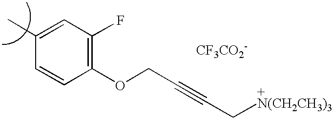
C(#CCOC1=C(F)C=C(C)C=C1)C[+N(CH2CH3)3].[CF3CO2-]
